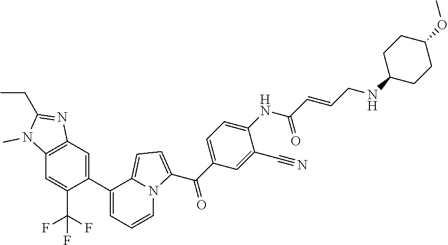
C1(C2=CC3=C(C=C2C(F)(F)F)N(C)C(CC)=N3)=CC=CN2C1=CC=C2C(C1=CC=C(NC(C=CCNC2CCC(OC)CC2)=O)C(C#N)=C1)=O
